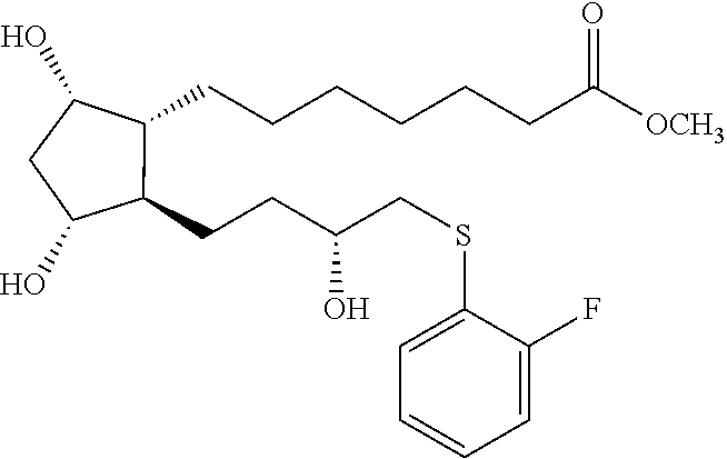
C1(O)CC(O)C(CCCCCCC([OCH3])=O)C1CCC(CSC1=CC=CC=C1F)O
